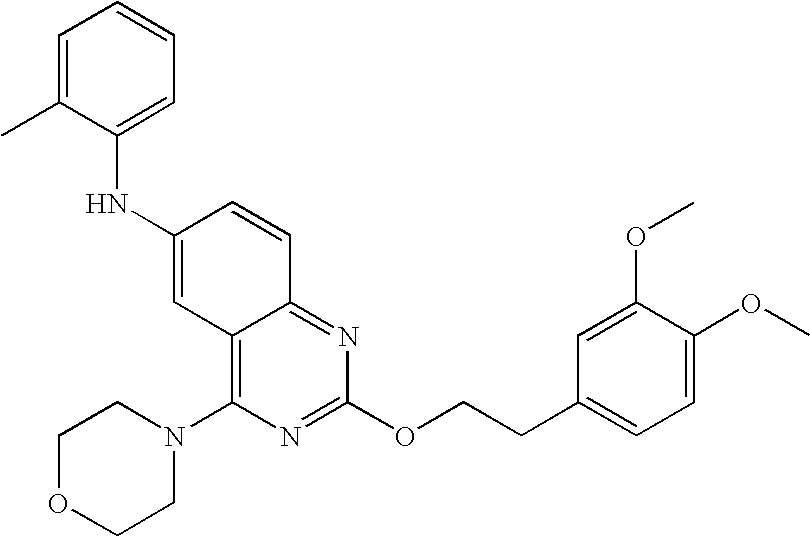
N(C1=CC2=C(N3CCOCC3)N=C(OCCC3=CC=C(OC)C(OC)=C3)N=C2C=C1)C1=CC=CC=C1C
